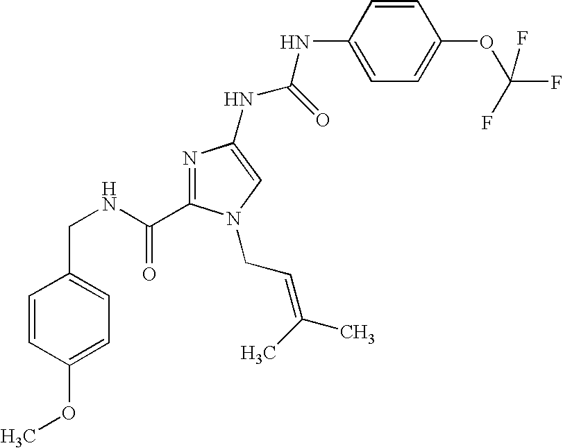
C1(CNC(=O)C2=NC(NC(NC3=CC=C(OC(F)(F)F)C=C3)=O)=CN2CC=C(C)C)=CC=C(OC)C=C1
